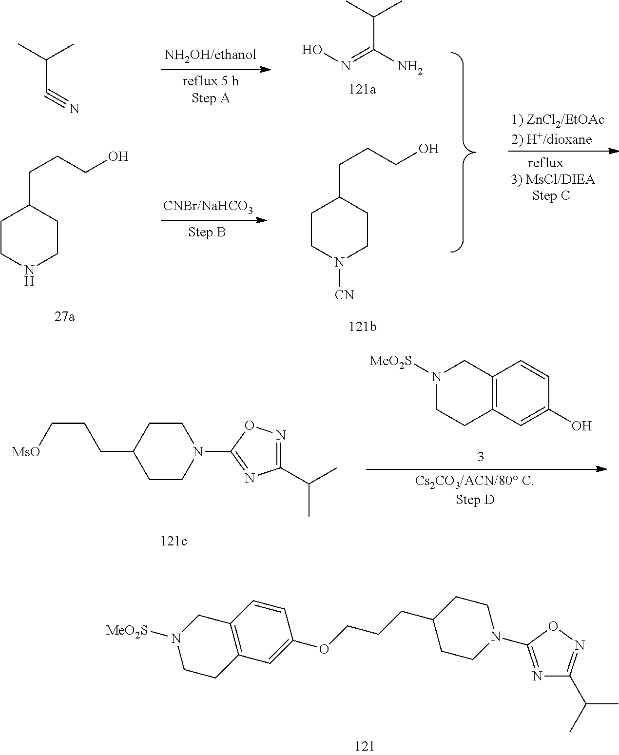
N1=C(N2CCC(CCCOC3=CC4=C(C=C3)CN([MeO2S])CC4)CC2)ON=C1C(C)C.C1CN(C2=NC(C(C)C)=NO2)CCC1CCC[MsO].C12=C(C=C(O)C=C1)CCN([MeO2S])C2.C1CNCCC1CCCO.CC(C)C#N.C1CN([CN])CCC1CCCO.CC(C)C(N)=NO
